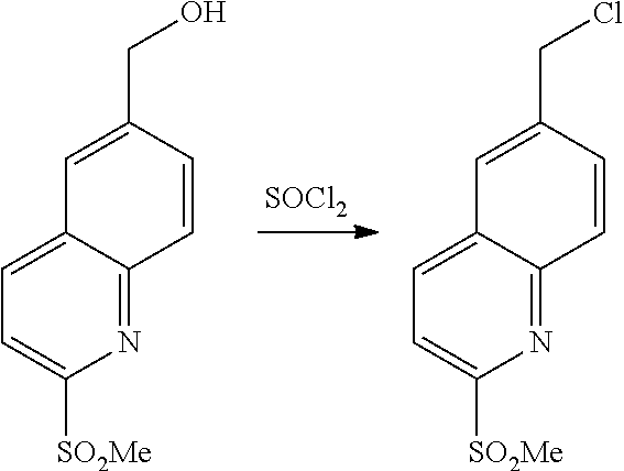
C1=C(CCl)C=CC2=NC([SO2Me])=CC=C12.C1=C(CO)C=CC2=NC([SO2Me])=CC=C12.[SOCl2]
